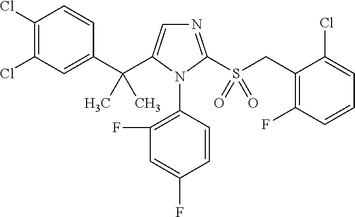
C1(C(C2=CN=C(S(CC3=C(F)C=CC=C3Cl)(=O)=O)N2C2=C(F)C=C(F)C=C2)(C)C)=CC(Cl)=C(Cl)C=C1
